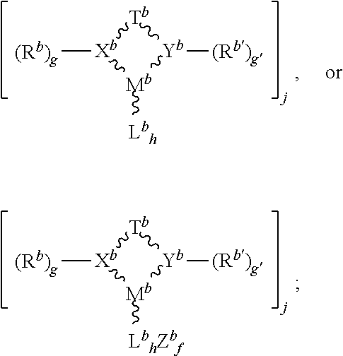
[Xb]1([(Rb)g])[Tb][Yb]([(Rb)g])[Mb]1[Lbh].[Xb]1([(Rb)g])[Tb][Yb]([(Rb)g])[Mb]1[LbhZbf]
